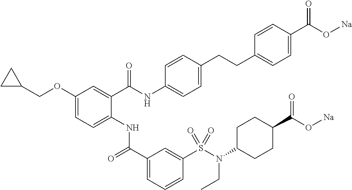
C1(OCC2CC2)=CC=C(NC(C2=CC=CC(S(N(C3CCC(C(O[Na])=O)CC3)CC)(=O)=O)=C2)=O)C(C(NC2=CC=C(CCC3=CC=C(C(O[Na])=O)C=C3)C=C2)=O)=C1
